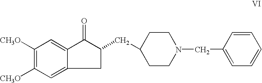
C12=CC([CH3O])=C([CH3O])C=C1C(=O)C(CC1CCN(CC3=CC=CC=C3)CC1)C2
